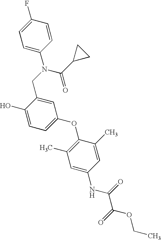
C1(O)=CC=C(OC2=C(C)C=C(NC(C(OCC)=O)=O)C=C2C)C=C1CN(C(C1CC1)=O)C1=CC=C(F)C=C1
